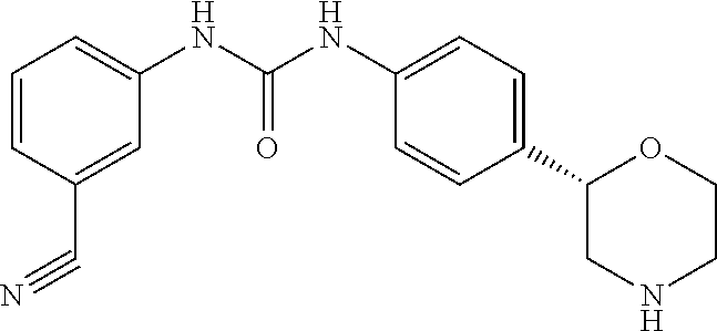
C1=CC(C#N)=CC(NC(=O)NC2=CC=C(C3CNCCO3)C=C2)=C1
